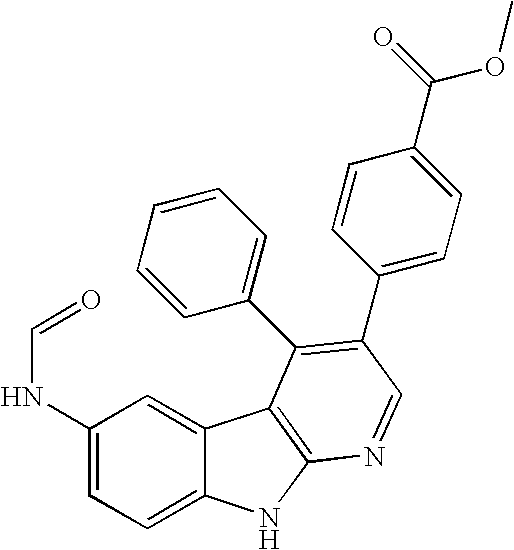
C1(NC=O)=CC=C2C(=C1)C1=C(N2)N=CC(C2=CC=C(C(OC)=O)C=C2)=C1C1=CC=CC=C1
